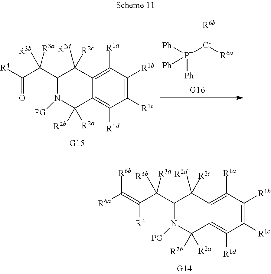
C1(C(C([R4])=O)([R3b])[R3a])N([PG])C([R2a])([R2b])C2=C([R1d])C([R1c])=C([R1b])C([R1a])=C2C1([R2c])[R2d].[P+]([C-]([R6a])[R6b])([Ph])([Ph])[Ph].C1(C(C(=C([R6a])[R6b])[R4])([R3b])[R3a])N([PG])C([R2a])([R2b])C2=C([R1d])C([R1c])=C([R1b])C([R1a])=C2C1([R2c])[R2d]
